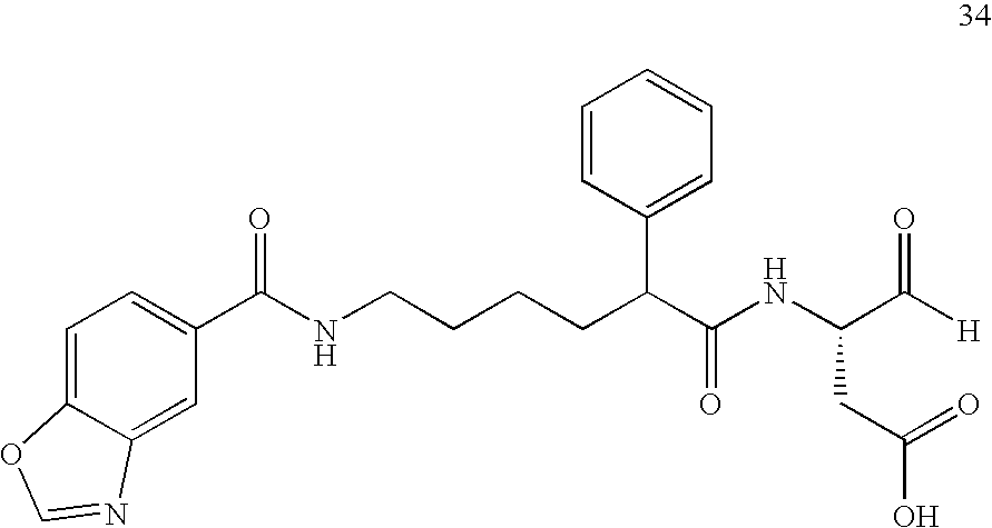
C(C(C(NC(C([H])=O)CC(O)=O)=O)C1=CC=CC=C1)CCCNC(C1=CC=C2C(=C1)N=CO2)=O
